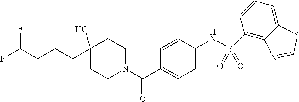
C1CN(C(C2=CC=C(NS(C3=C4C(=CC=C3)SC=N4)(=O)=O)C=C2)=O)CCC1(O)CCCC(F)F
